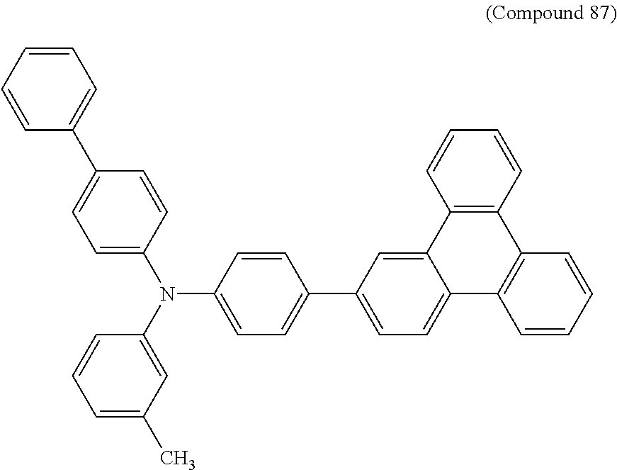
C1=CC=CC(C2=CC=C(N(C3=CC(C)=CC=C3)C3=CC=C(C4=CC=C5C(=C4)C4=C(C6=C5C=CC=C6)C=CC=C4)C=C3)C=C2)=C1
